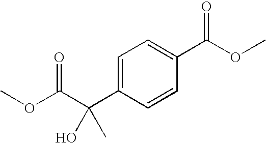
O(C(C(C1=CC=C(C(OC)=O)C=C1)(C)O)=O)C
